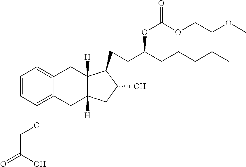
C1=CC(OCC(=O)O)=C2C(=C1)CC1([H])C([H])(C2)CC(O)C1CCC(CCCCC)OC(=O)OCCOC
